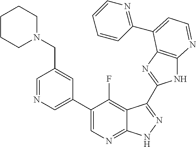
C1=NC=C(C2=CN=C3C(=C2F)C(C2=NC4=C(N2)N=CC=C4C2=NC=CC=C2)=NN3)C=C1CN1CCCCC1
